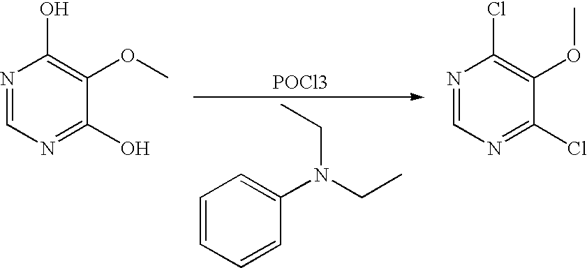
N1=CN=C(O)C(OC)=C1O.C1=CC=CC(N(CC)CC)=C1.[POCl3].N1=CN=C(Cl)C(OC)=C1Cl
